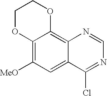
C12=C([MeO])C=C3C(=C1OCCO2)N=CN=C3Cl
